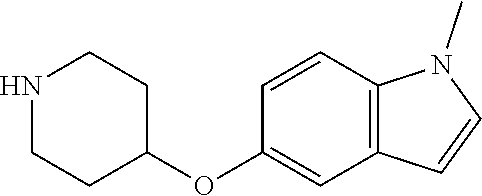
N1CCC(OC2=CC3=C(C=C2)N(C)C=C3)CC1
